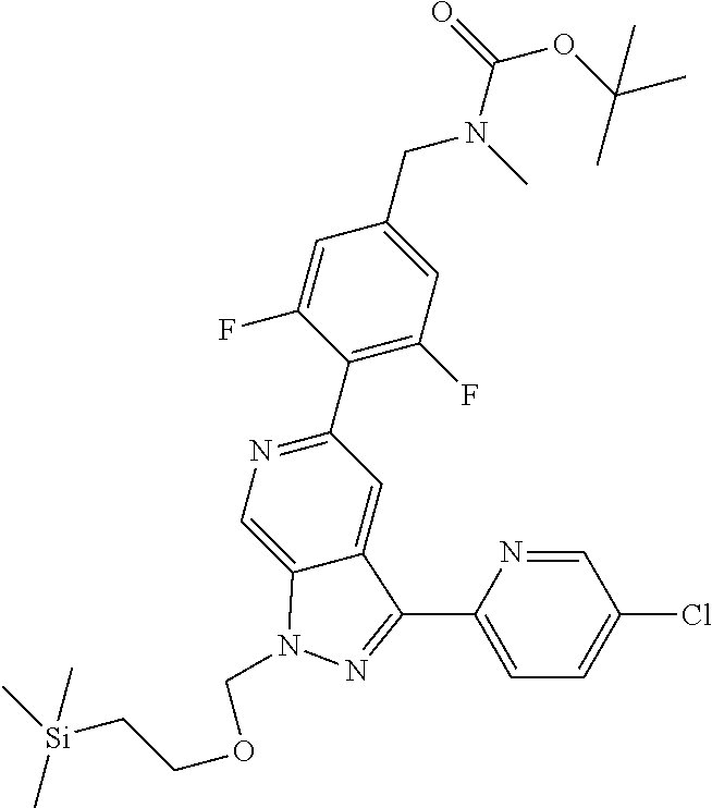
C1(C2=NC=C3C(=C2)C(C2=CC=C(Cl)C=N2)=NN3COCC[Si](C)(C)C)=C(F)C=C(CN(C)C(=O)OC(C)(C)C)C=C1F
